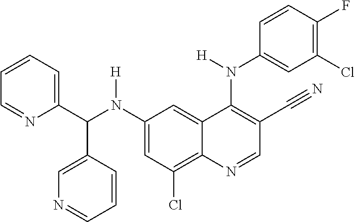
C1(N(C(C2=CC=CC=N2)C2=CN=CC=C2)[H])=CC(Cl)=C2C(=C1)C(N(C1=CC(Cl)=C(F)C=C1)[H])=C(C#N)C=N2
